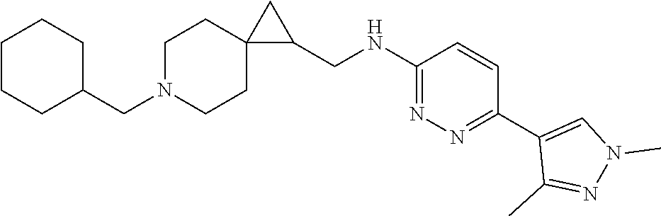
C1N(CC2CCCCC2)CCC2(C1)C(CNC1=NN=C(C3=CN(C)N=C3C)C=C1)C2
